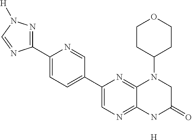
C12=NC(C3=CC=C(C4=NN([H])C=N4)N=C3)=CN=C1NC(=O)CN2C1CCOCC1.[H]
